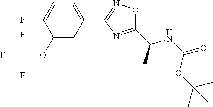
C1=C(F)C(OC(F)(F)F)=CC(C2=NOC(C(NC(=O)OC(C)(C)C)C)=N2)=C1
